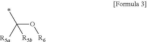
[R6]OC([R5a])([R5b])*
